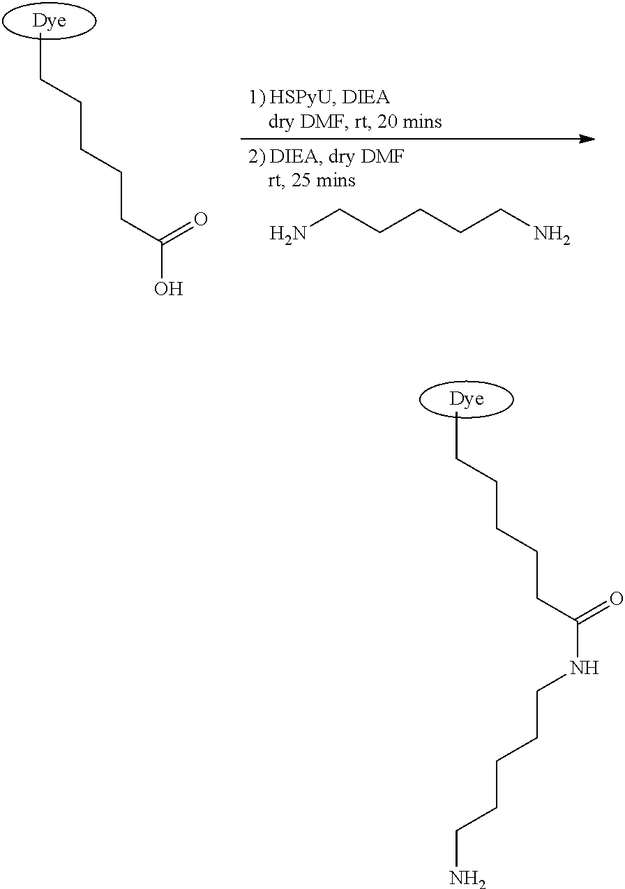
CCCCCCC(NCCCCCN)=O.CCCCCCC(O)=O.NCCCCCN
